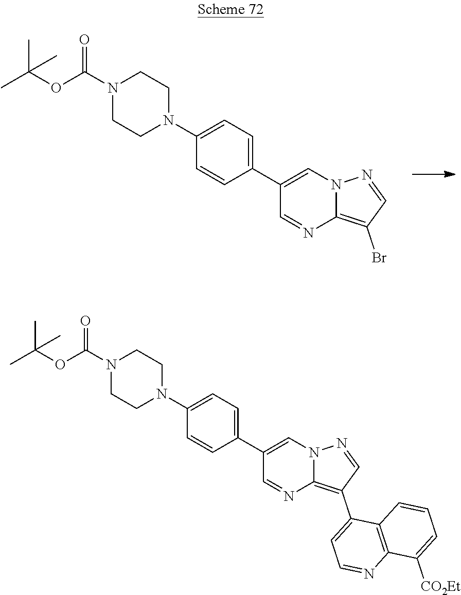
N1(C2=CC=C(C3=CN4C(=C(C5=CC=NC6=C5C=CC=C6[CO2Et])C=N4)N=C3)C=C2)CCN(C(OC(C)(C)C)=O)CC1.C(N1CCN(C2=CC=C(C3=CN4C(=C(Br)C=N4)N=C3)C=C2)CC1)(=O)OC(C)(C)C
